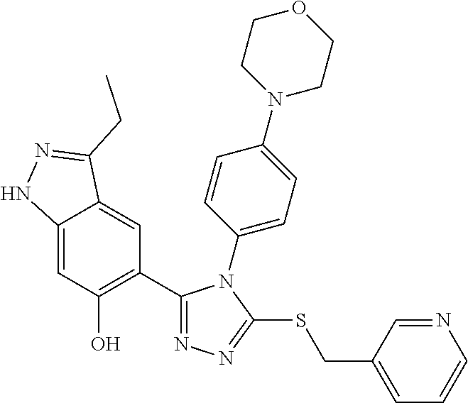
C12=CC(O)=C(C3=NN=C(SCC4=CC=CN=C4)N3C3=CC=C(N4CCOCC4)C=C3)C=C1C(CC)=NN2
